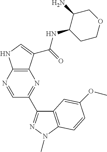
C12=C(C(C(=O)NC3CCOCC3N)=CN1)N=C(C1=NN(C)C3=C1C=C(OC)C=C3)C=N2
